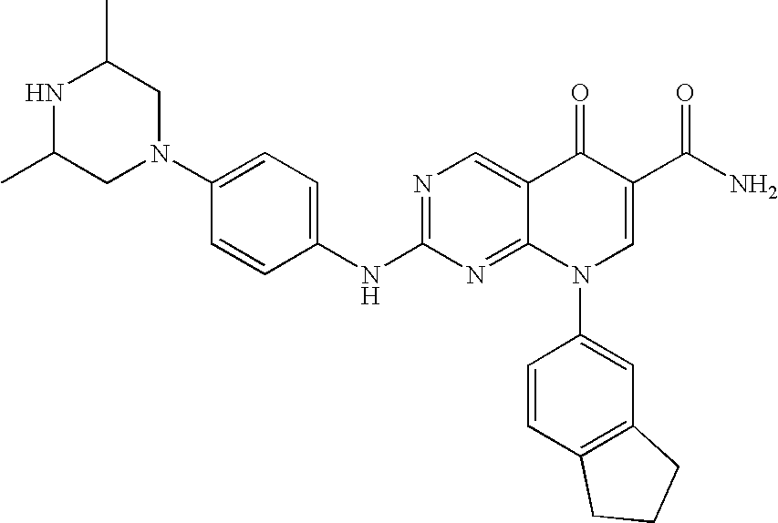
C1(N2CC(C)NC(C)C2)=CC=C(NC2=NC=C3C(=N2)N(C2=CC4=C(C=C2)CCC4)C=C(C(N)=O)C3=O)C=C1
